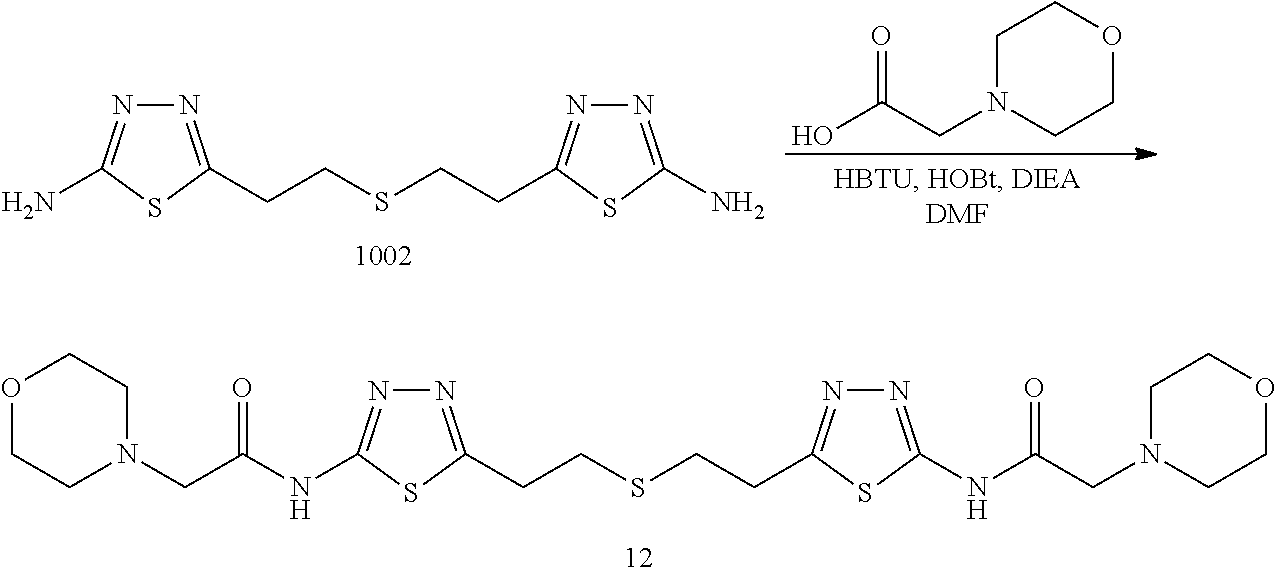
C1N(CC(O)=O)CCOC1.N1=C(CCSCCC2=NN=C(N)S2)SC(N)=N1.N1=C(CCSCCC2=NN=C(NC(CN3CCOCC3)=O)S2)SC(NC(CN2CCOCC2)=O)=N1
